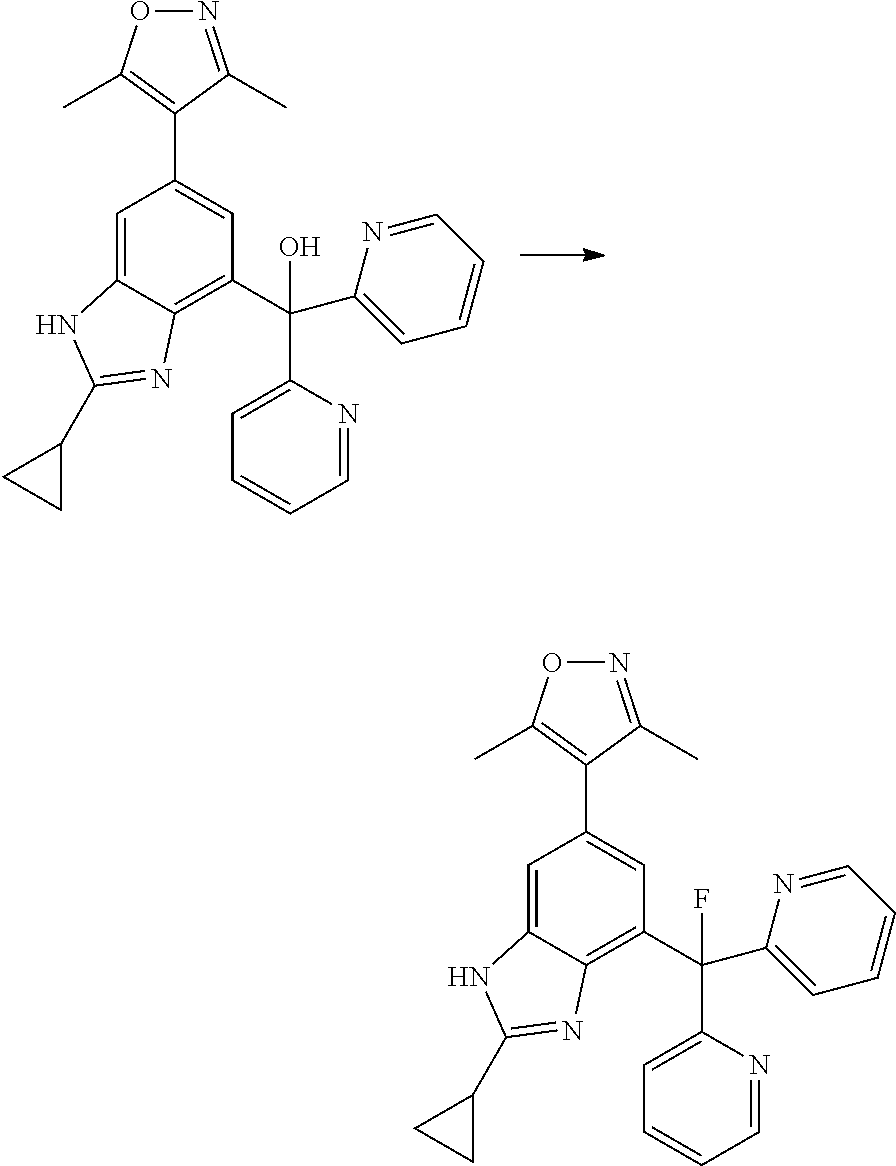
C1=C2C(=C(C(C3=CC=CC=N3)(C3=CC=CC=N3)O)C=C1C1=C(C)ON=C1C)N=C(C1CC1)N2.C1=C2C(=C(C(C3=CC=CC=N3)(C3=CC=CC=N3)F)C=C1C1=C(C)ON=C1C)N=C(C1CC1)N2
